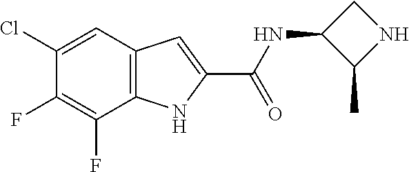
C12=C(C=C(Cl)C(F)=C1F)C=C(C(=O)NC1C(C)NC1)N2
